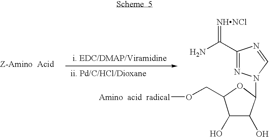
C1(C(N)=[NHNCl])=NN(C2OC(CO[Amino  acid  radical])C(O)C2O)C=N1
